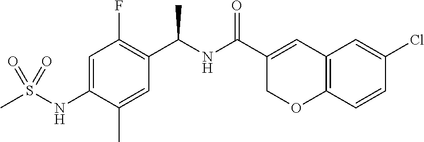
C12=C(C=CC(Cl)=C1)OCC(C(NC(C1=C(F)C=C(NS(C)(=O)=O)C(C)=C1)C)=O)=C2
